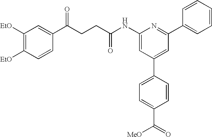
C1(NC(CCC(C2=CC([EtO])=C([EtO])C=C2)=O)=O)=CC(C2=CC=C(C([MeO])=O)C=C2)=CC(C2=CC=CC=C2)=N1
